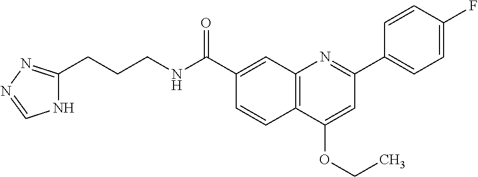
C1(C(NCCCC2=NN=CN2)=O)=CC2=C(C=C1)C(OCC)=CC(C1=CC=C(F)C=C1)=N2
